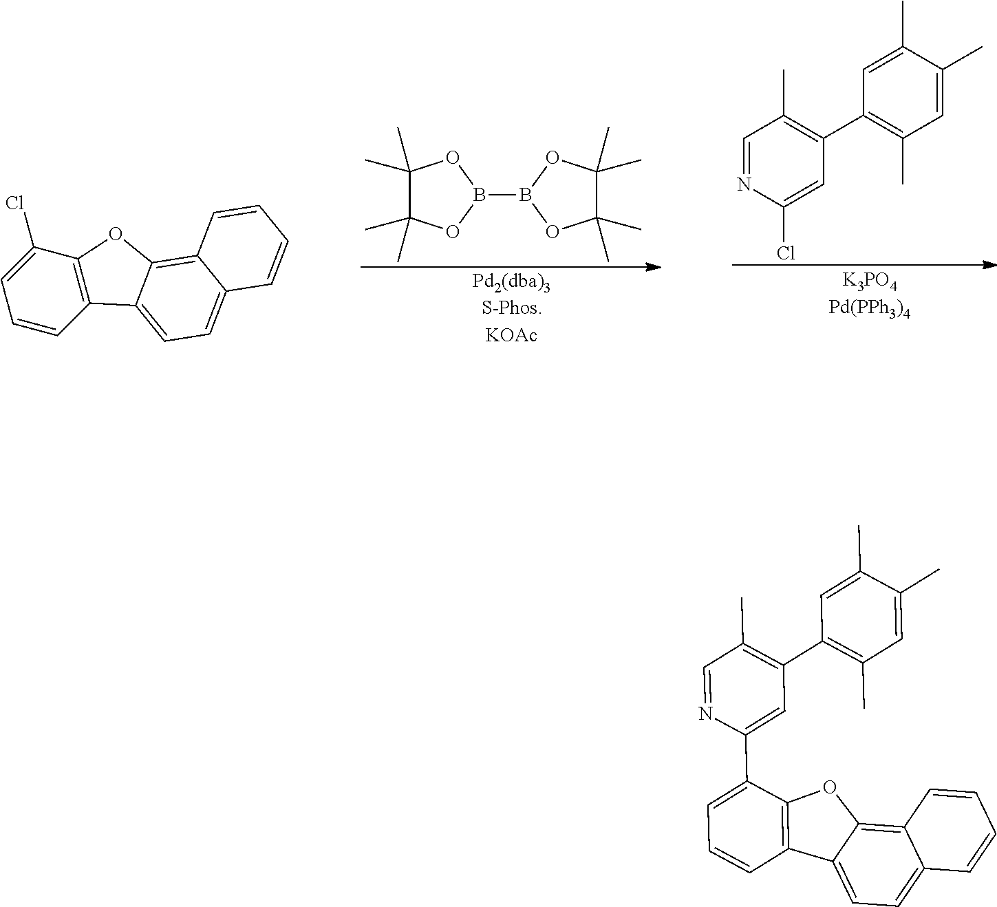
C1(C)(C)C(C)(C)OB(B2OC(C)(C)C(C)(C)O2)O1.C1=NC(Cl)=CC(C2=C(C)C=C(C)C(C)=C2)=C1C.C12=C(C(Cl)=CC=C1)OC1=C3C(=CC=C21)C=CC=C3.C12=C(C(C3=CC(C4=C(C)C=C(C)C(C)=C4)=C(C)C=N3)=CC=C1)OC1=C3C(=CC=C21)C=CC=C3
